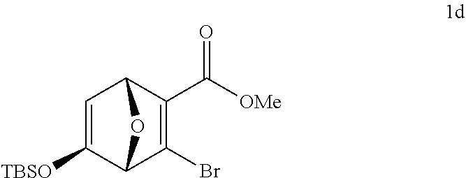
C1=C([TBSO])C2C(Br)=C(C([OMe])=O)C1O2
